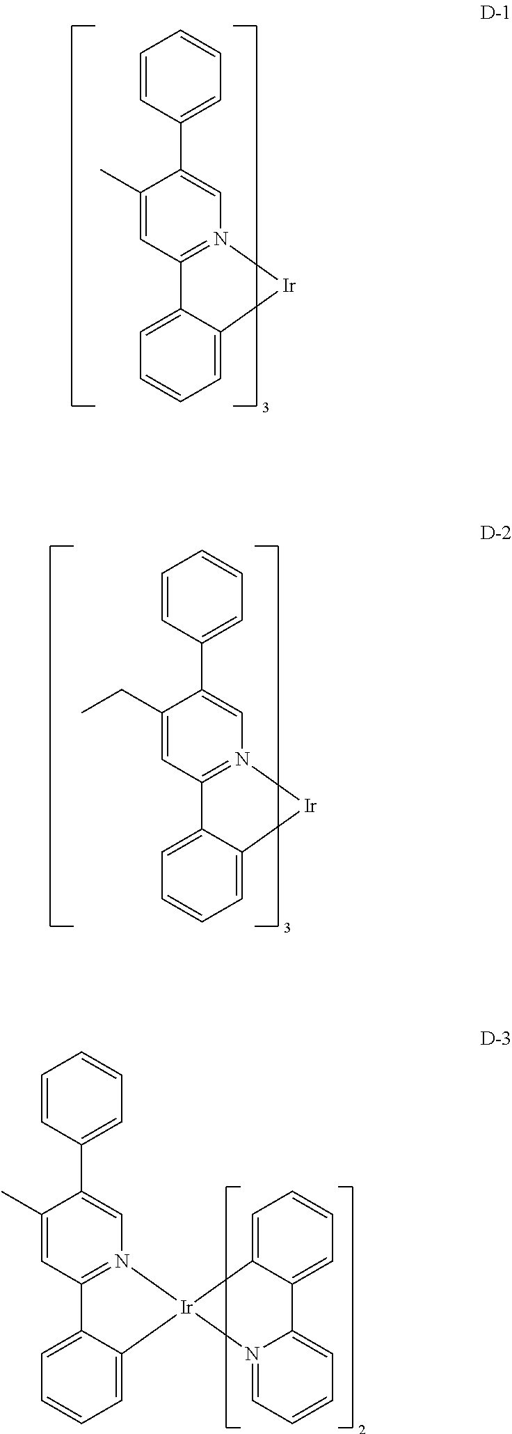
C1=C2C(=CC=C1)[Ir]N1=C2C=C(C)C(C2=CC=CC=C2)=C1.C1=C2C(=CC=C1)[Ir]N1=C2C=C(CC)C(C2=CC=CC=C2)=C1.C1=C2C(=CC=C1)[Ir]1(N3=C2C=C(C)C(C2=CC=CC=C2)=C3)C2=CC=CC=C2C2=CC=CC=N21
